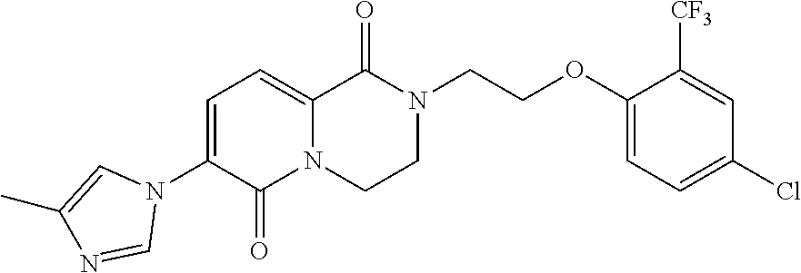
C1(N2C=C(C)N=C2)=CC=C2N(C1=O)CCN(CCOC1=CC=C(Cl)C=C1[CF3])C2=O
